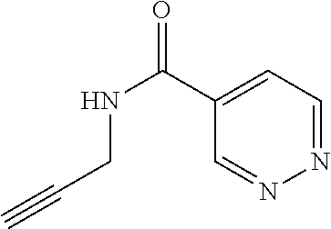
C1(C(NCC#C)=O)=CC=NN=C1
